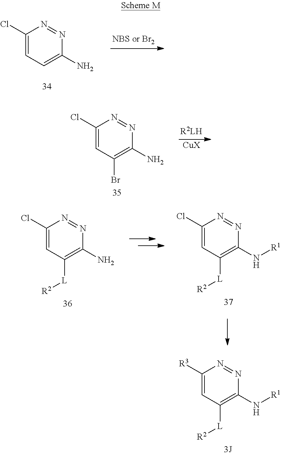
C1(Cl)=CC=C(N)N=N1.C1(Cl)=CC(Br)=C(N)N=N1.[CuX].C1(Cl)=CC([L][R2])=C(N)N=N1.C1(Cl)=CC([L][R2])=C(N[R1])N=N1.C1([R3])=CC([L][R2])=C(N[R1])N=N1
